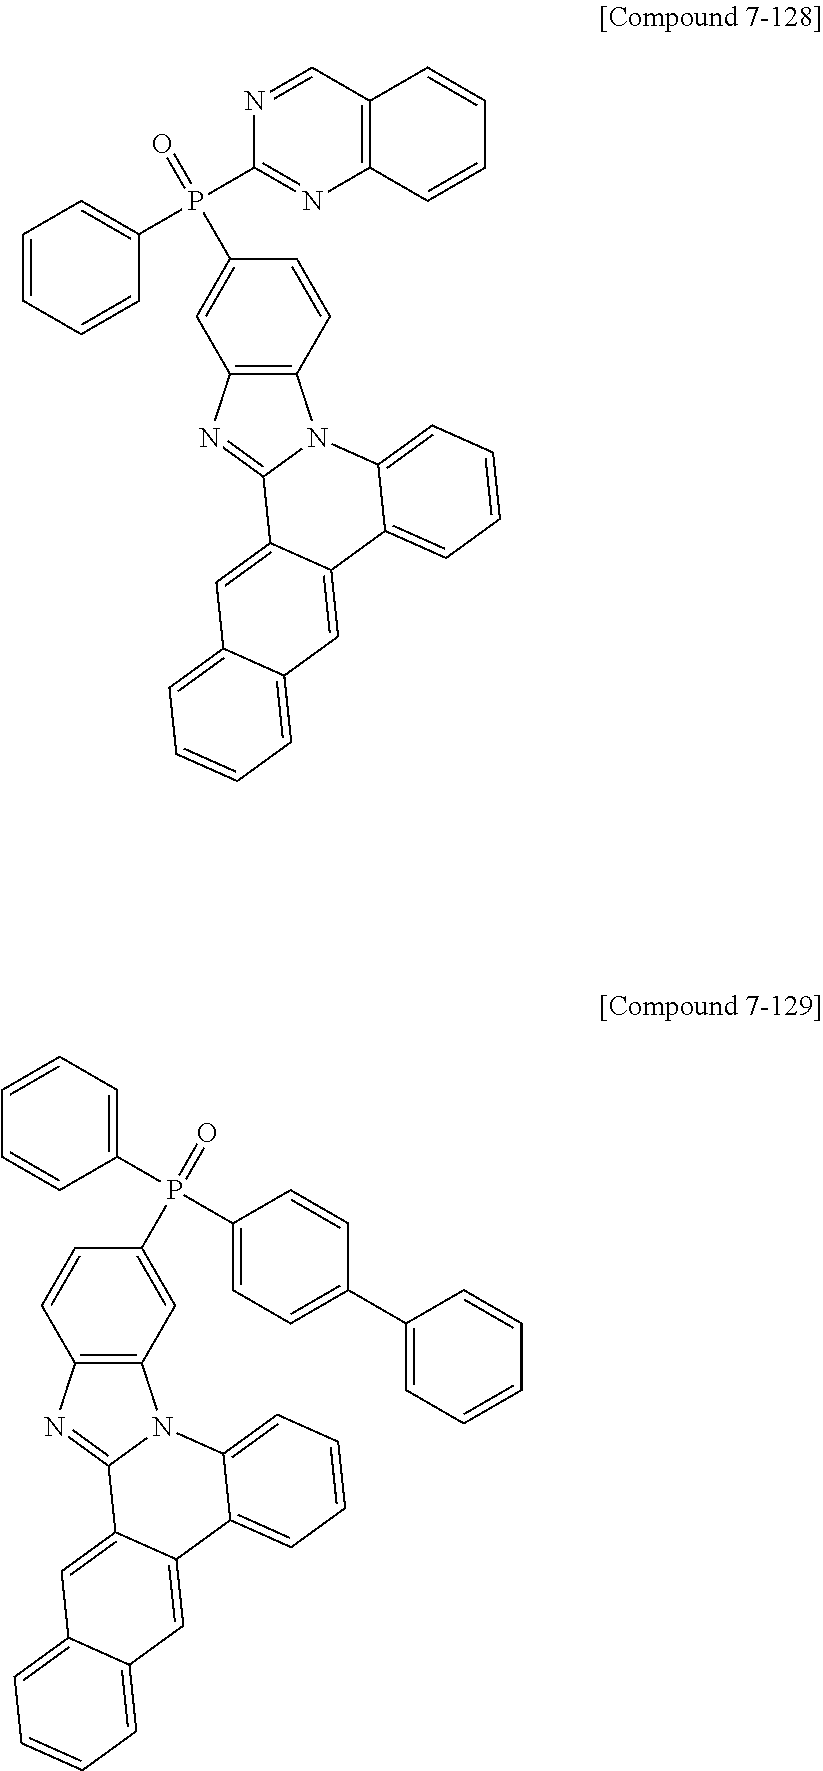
C12=C(C=CC(P(=O)(C3=NC4=C(C=N3)C=CC=C4)C3=CC=CC=C3)=C1)N1C(=N2)C2=CC3=CC=CC=C3C=C2C2=CC=CC=C12.C12=C(C=C(P(=O)(C3=CC=CC=C3)C3=CC=C(C4=CC=CC=C4)C=C3)C=C1)N1C(=N2)C2=CC3=CC=CC=C3C=C2C2=CC=CC=C12
